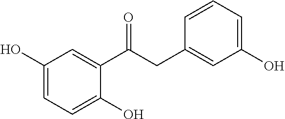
C1(O)=CC=C(O)C(C(CC2=CC(O)=CC=C2)=O)=C1
